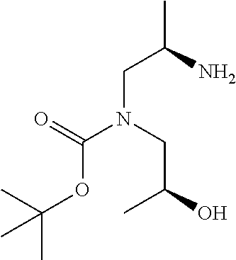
CC(N)CN(C(=O)OC(C)(C)C)CC(O)C
